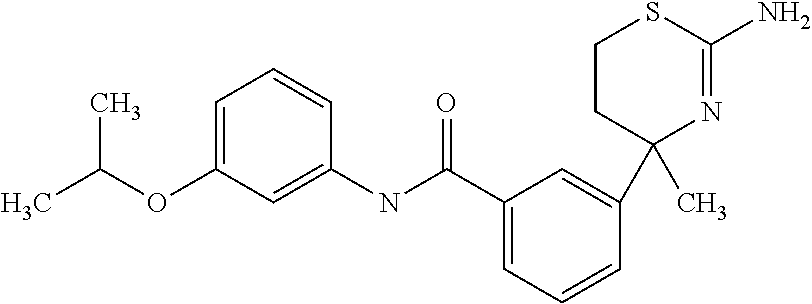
C1=C(OC(C)C)C=C(NC(C2=CC=CC(C3(C)N=C(N)SCC3)=C2)=O)C=C1
